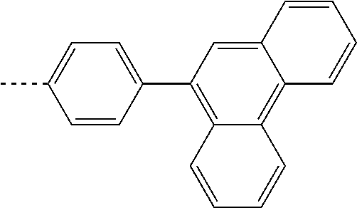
CC1=CC=C(C2=C3C(=C4C(=C2)C=CC=C4)C=CC=C3)C=C1
